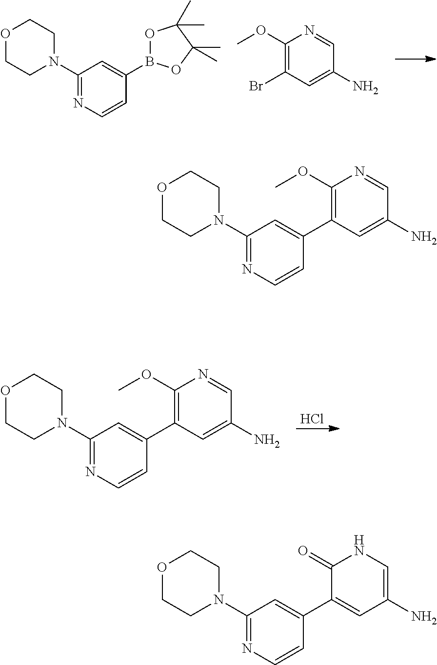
Cl.C1(N2CCOCC2)=NC=CC(C2=C(OC)N=CC(N)=C2)=C1.C1(N2CCOCC2)=NC=CC(B2OC(C)(C)C(C)(C)O2)=C1.C1(OC)=C(Br)C=C(N)C=N1.C1(N2CCOCC2)=NC=CC(C2=CC(N)=CNC2=O)=C1.C1(N2CCOCC2)=NC=CC(C2=C(OC)N=CC(N)=C2)=C1
